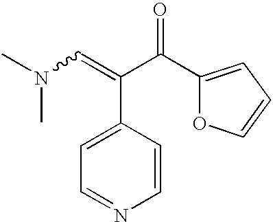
C1=CC(C(C(=O)C2=CC=CO2)=CN(C)C)=CC=N1
